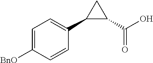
C1=C([BnO])C=CC(C2C(C(O)=O)C2)=C1
